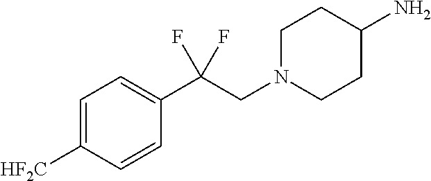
C1=C([HF2C])C=CC(C(CN2CCC(N)CC2)(F)F)=C1
